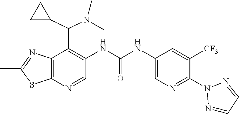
C1(C)=NC2=C(S1)N=CC(NC(=O)NC1=CN=C(N3N=CC=N3)C([CF3])=C1)=C2C(N(C)C)C1CC1
